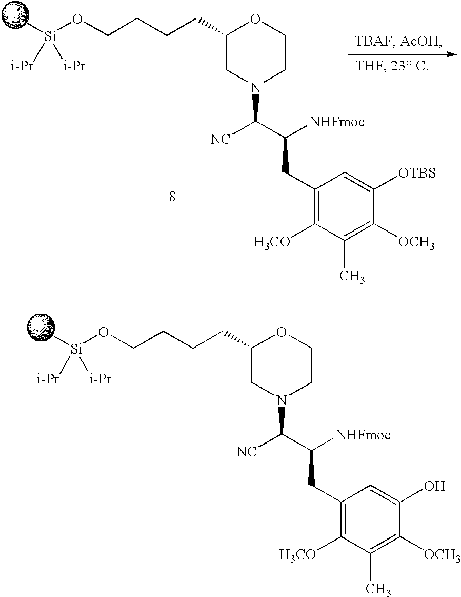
C1(CC(C([NC])N2CCOC(CCCCO[Si](C)([i-Pr])[i-Pr])C2)[NHFmoc])=C([H3CO])C(C)=C([OCH3])C([OTBS])=C1.C1(CC(C([NC])N2CCOC(CCCCO[Si](C)([i-Pr])[i-Pr])C2)[NHFmoc])=C([H3CO])C(C)=C([OCH3])C(O)=C1
